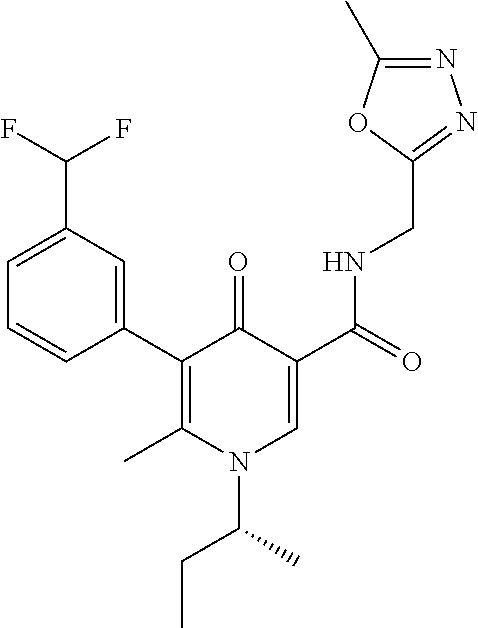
C1=C(C(F)F)C=C(C2=C(C)N(C(C)CC)C=C(C(=O)NCC3=NN=C(C)O3)C2=O)C=C1
